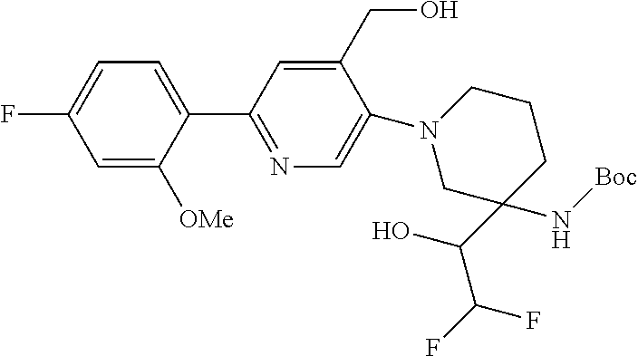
C1=C([OMe])C(C2=NC=C(N3CC(N[Boc])(C(O)C(F)F)CCC3)C(CO)=C2)=CC=C1F
